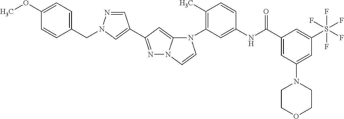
N1=C(C2=CN(CC3=CC=C(OC)C=C3)N=C2)C=C2N1C=CN2C1=C(C)C=CC(NC(C2=CC(N3CCOCC3)=CC(S(F)(F)(F)(F)F)=C2)=O)=C1
